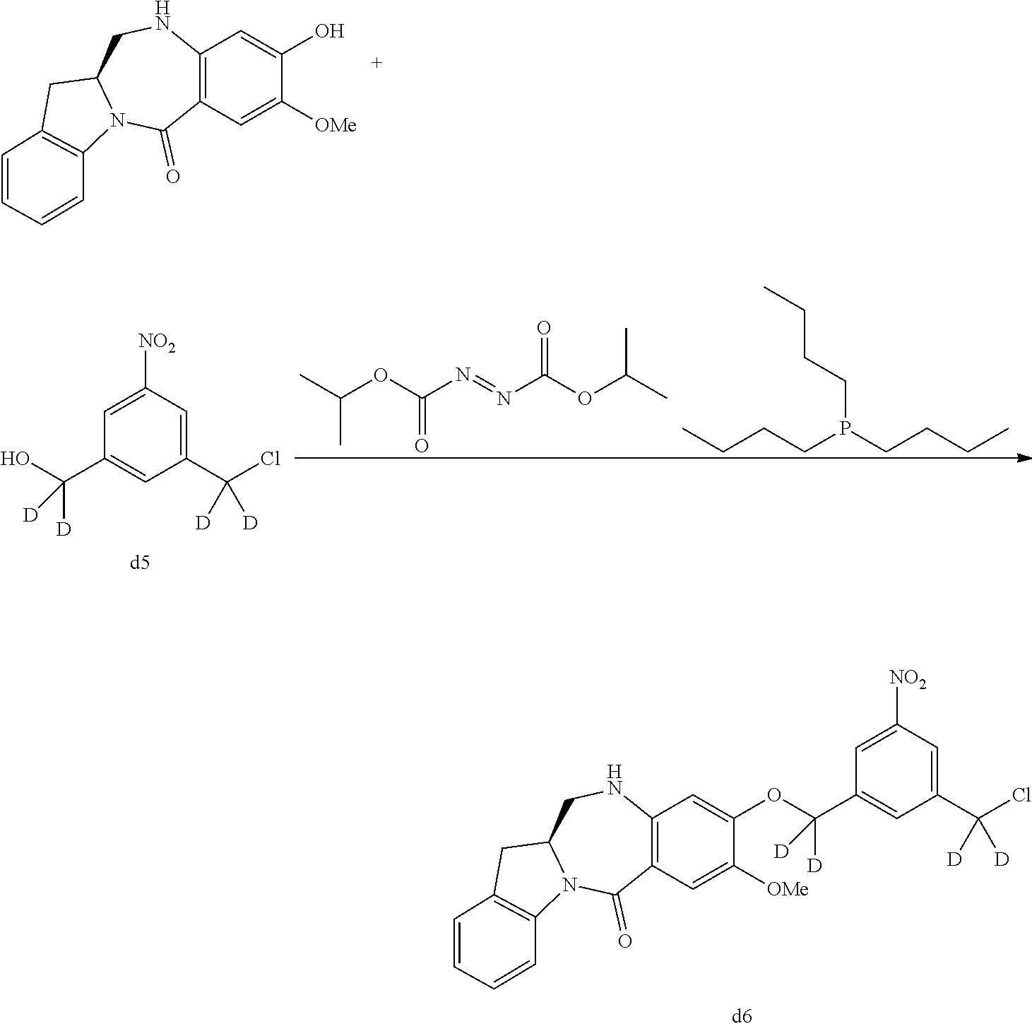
C12=C(C=C([OMe])C(O)=C1)C(=O)N1C(CN2)CC2=C1C=CC=C2.C1=C([NO2])C=C(C(Cl)([D])[D])C=C1C(O)([D])[D].CC(OC(N=NC(OC(C)C)=O)=O)C.CCCCP(CCCC)CCCC.C12=C(C=C([OMe])C(OC(C3=CC(C(Cl)([D])[D])=CC([NO2])=C3)([D])[D])=C1)C(=O)N1C(CN2)CC2=C1C=CC=C2
